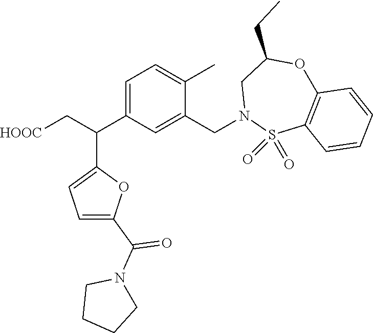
C1=C(C(C[HOOC])C2=CC=C(C(=O)N3CCCC3)O2)C=C(CN2S(=O)(=O)C3=C(OC(CC)C2)C=CC=C3)C(C)=C1
